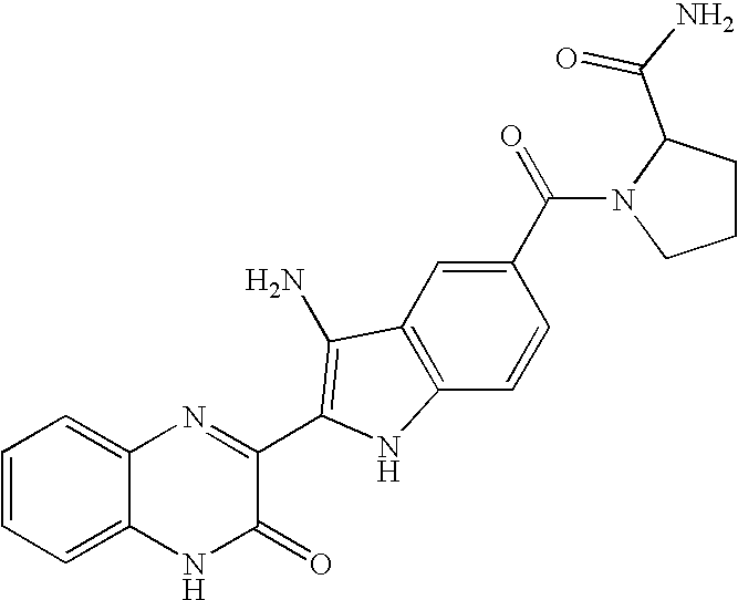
C1=C2C(=CC=C1)N=C(C1=C(N)C3=C(C=CC(C(=O)N4CCCC4C(N)=O)=C3)N1)C(=O)N2
